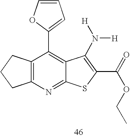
C12=C(N=C3C(=C1C1=CC=CO1)C(N([H])[H])=C(C(=O)OCC)S3)CCC2
